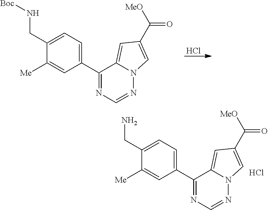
C1(CN)=CC=C(C2=NC=NN3C2=CC(C(=O)[MeO])=C3)C=C1[Me].Cl.Cl.C1(CN[Boc])=CC=C(C2=NC=NN3C2=CC(C(=O)[MeO])=C3)C=C1[Me]
